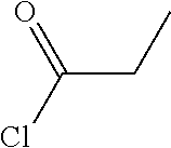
C(CC)(Cl)=O
